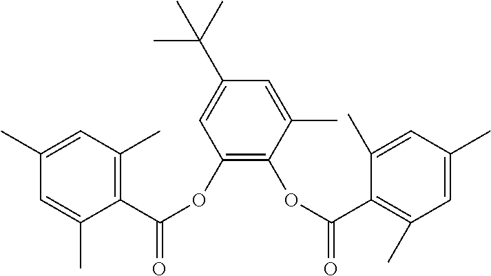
C1(C)=CC(C)=C(C(OC2=C(OC(=O)C3=C(C)C=C(C)C=C3C)C(C)=CC(C(C)(C)C)=C2)=O)C(C)=C1
